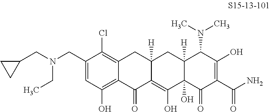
C12=C(Cl)C(CN(CC3CC3)CC)=CC(O)=C1C(=O)C1=C(O)C3(O)C([H])(CC1([H])C2)C(N(C)C)C(O)=C(C(N)=O)C3=O
